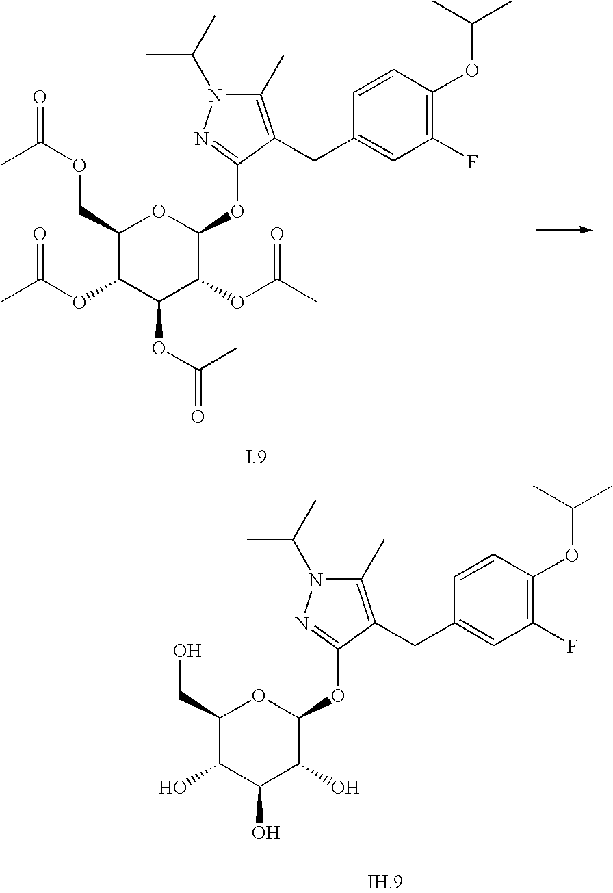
C1(COC(=O)C)C(OC(C)=O)C(OC(=O)C)C(OC(C)=O)C(OC2=NN(C(C)C)C(C)=C2CC2=CC(F)=C(OC(C)C)C=C2)O1.C1(CO)C(O)C(O)C(O)C(OC2=NN(C(C)C)C(C)=C2CC2=CC(F)=C(OC(C)C)C=C2)O1
